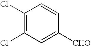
C1(Cl)=C(Cl)C=C([CHO])C=C1
